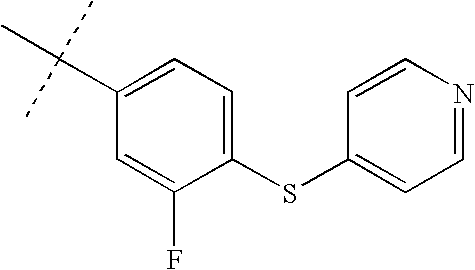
C1=C(SC2=CC=NC=C2)C(F)=CC(C(C)(C)C)=C1
